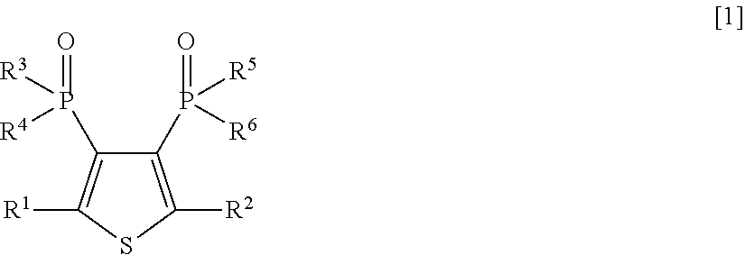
C1(P(=O)([R5])[R6])=C([R2])SC([R1])=C1P(=O)([R3])[R4]
